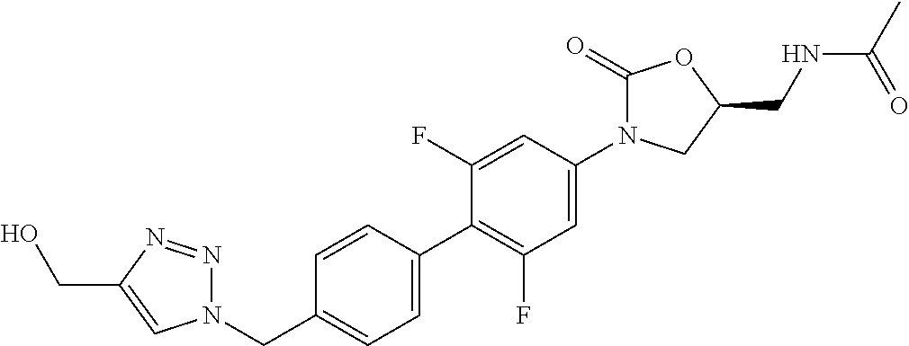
C1=CC(C2=C(F)C=C(N3C(=O)OC(CNC(=O)C)C3)C=C2F)=CC=C1CN1N=NC(CO)=C1
